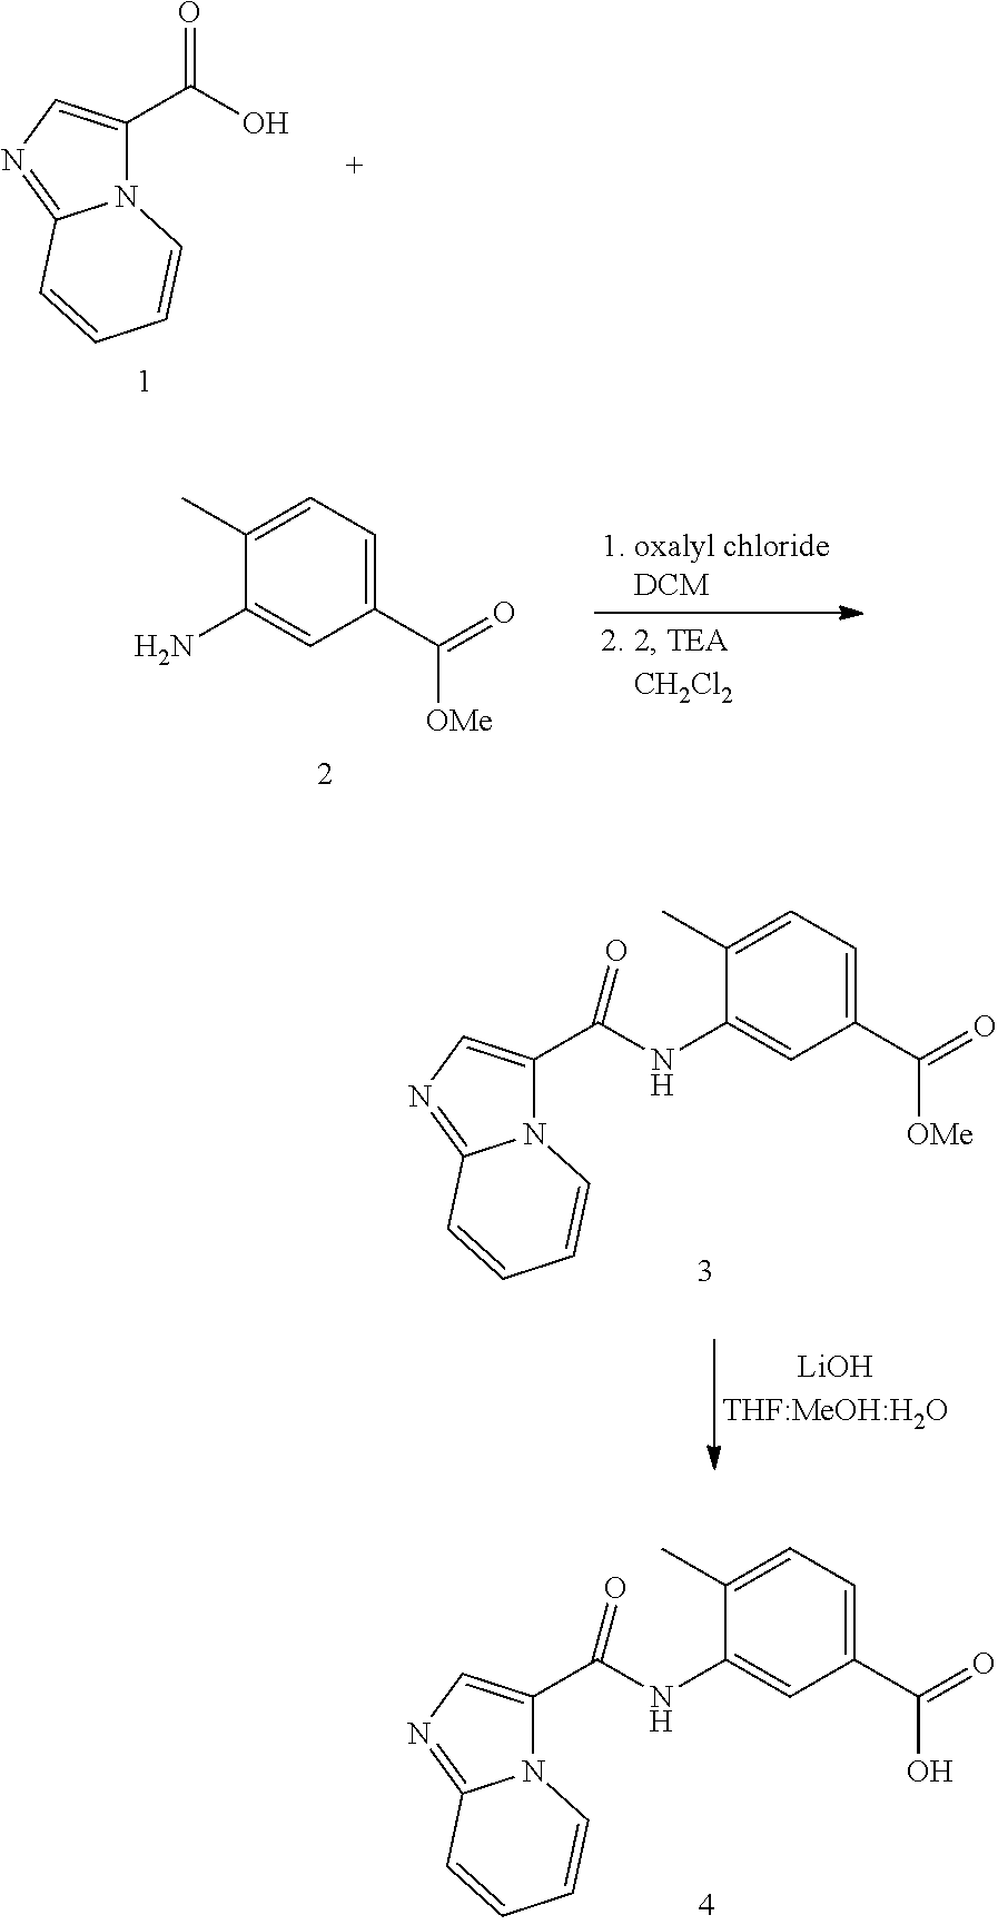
N12C(C(O)=O)=CN=C1C=CC=C2.C1(C(=O)[OMe])=CC=C(C)C(N)=C1.C1(C(=O)[OMe])=CC=C(C)C(NC(C2=CN=C3N2C=CC=C3)=O)=C1.C1(C(=O)O)=CC=C(C)C(NC(C2=CN=C3N2C=CC=C3)=O)=C1
